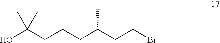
C(CC(CCCC(O)(C)C)C)Br
